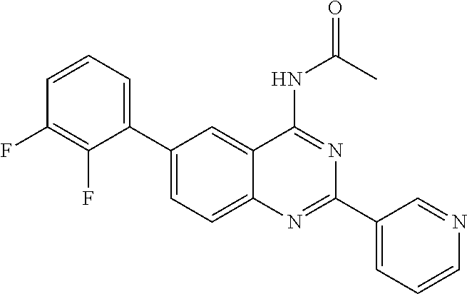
C1(C2=CC=CC(F)=C2F)=CC=C2C(=C1)C(NC(=O)C)=NC(C1=CC=CN=C1)=N2
